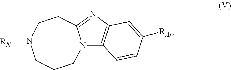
N12C3=C(N=C1CCN([RN])CCC2)C=C([RAr])C=C3
